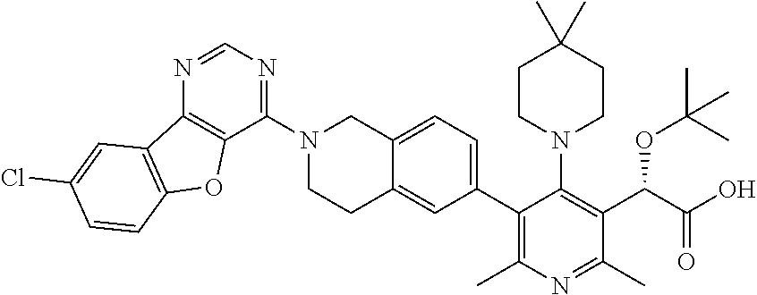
N1(C2=NC=NC3=C2OC2=C3C=C(Cl)C=C2)CCC2=CC(C3=C(C)N=C(C)C(C(C(O)=O)OC(C)(C)C)=C3N3CCC(C)(C)CC3)=CC=C2C1
